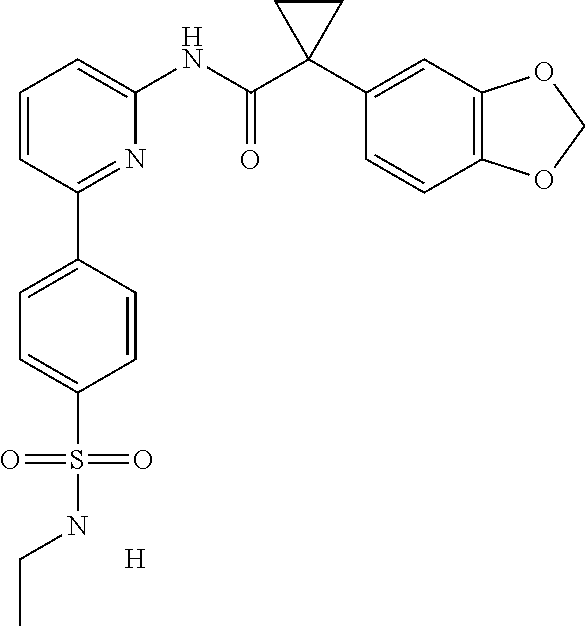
C1=CC=C(NC(C2(C3=CC4=C(C=C3)OCO4)CC2)=O)N=C1C1=CC=C(S(NCC)(=O)=O)C=C1.[H]
